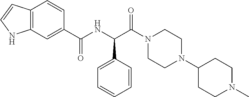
C12=C(C=C(C(NC(C(N3CCN(C4CCN(C)CC4)CC3)=O)C3=CC=CC=C3)=O)C=C1)NC=C2
